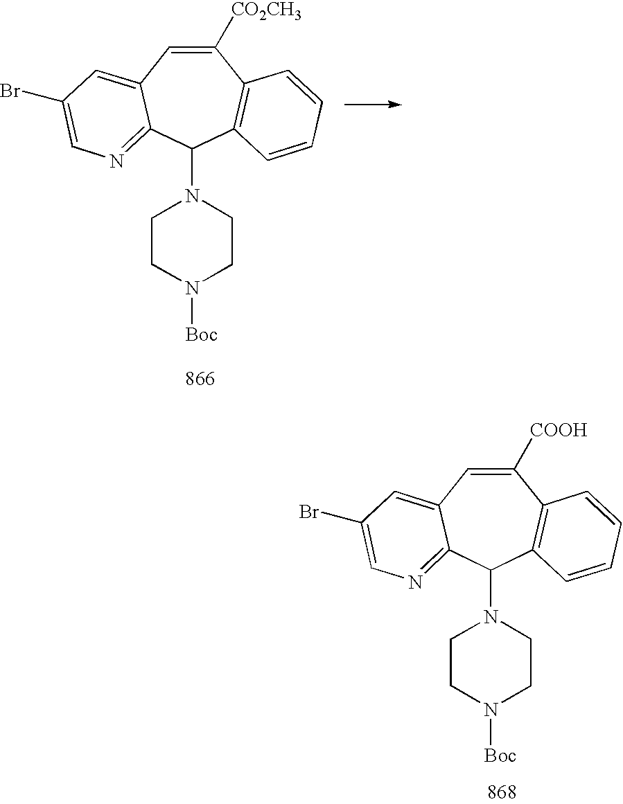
C1([COOH])=CC2=CC(Br)=CN=C2C(N2CCN([Boc])CC2)C2=C1C=CC=C2.C1([CO2CH3])=CC2=CC(Br)=CN=C2C(N2CCN([Boc])CC2)C2=C1C=CC=C2
